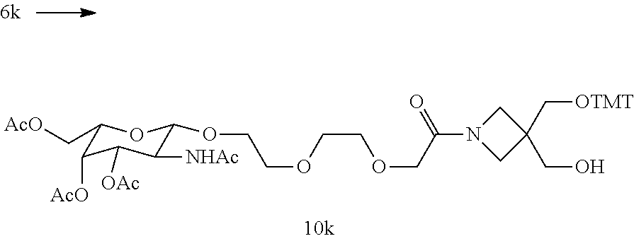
C1(C[AcO])C([AcO])C([OAc])C([NHAc])C(OCCOCCOCC(N2CC(CO)(C[OTMT])C2)=O)O1
